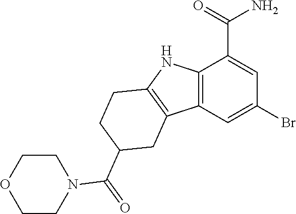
C12=C(C=C(Br)C=C1C(=O)N)C1=C(N2)CCC(C(N2CCOCC2)=O)C1
